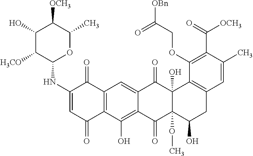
C1(O)C([H3CO])C(NC2=CC(=O)C3=C(C2=O)C=C2C(=C3O)C(=O)C3(OC)C(O)(C2=O)C2=C(CC3O)C=C(C)C(C(=O)[OCH3])=C2OCC(=O)[OBn])OC(C)C1[OCH3]
